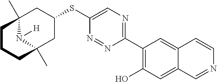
C1(C2=C(O)C=C3C(=C2)C=CN=C3)=NC=C(SC2CC3(C)N([H])C(C)(C2)CCC3)N=N1
